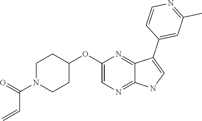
C1CN(C(C=C)=O)CCC1OC1=CN=C2C(=N1)C(C1=CC(C)=NC=C1)=CN2
